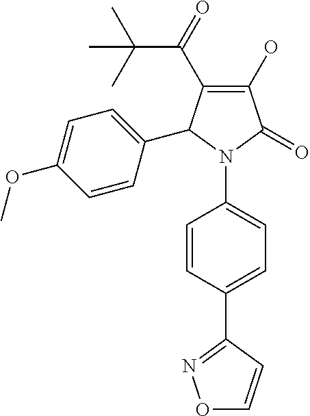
O=C(C1=C(O)C(=O)N(C2=CC=C(C3=NOC=C3)C=C2)C1C1=CC=C(OC)C=C1)C(C)(C)C
